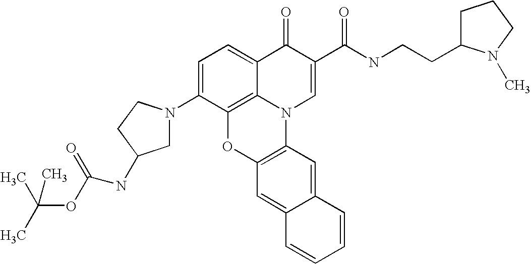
C1=C(N2CC(NC(OC(C)(C)C)=O)CC2)C2=C3C(=C1)C(=O)C(C(NCCC1CCCN1C)=O)=CN3C1=C(O2)C=C2C(=C1)C=CC=C2
